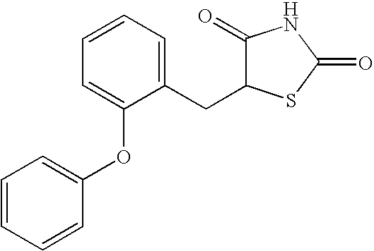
C1=CC=CC(OC2=CC=CC=C2CC2C(=O)NC(=O)S2)=C1
